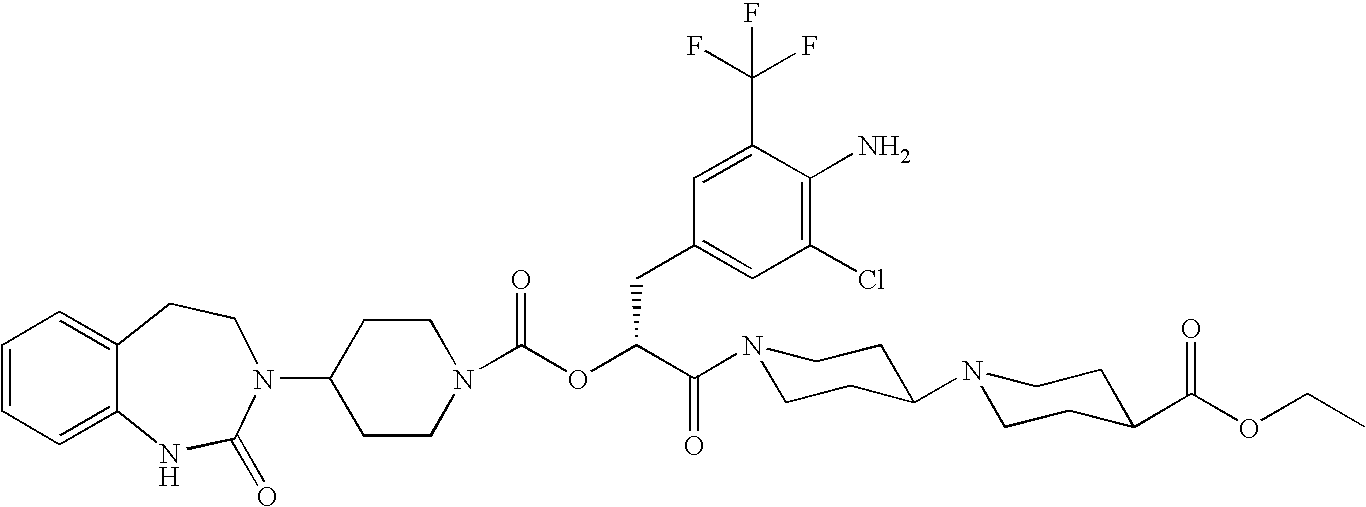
C1(N2C(=O)NC3=CC=CC=C3CC2)CCN(C(OC(C(=O)N2CCC(N3CCC(C(OCC)=O)CC3)CC2)CC2=CC(Cl)=C(N)C(C(F)(F)F)=C2)=O)CC1
